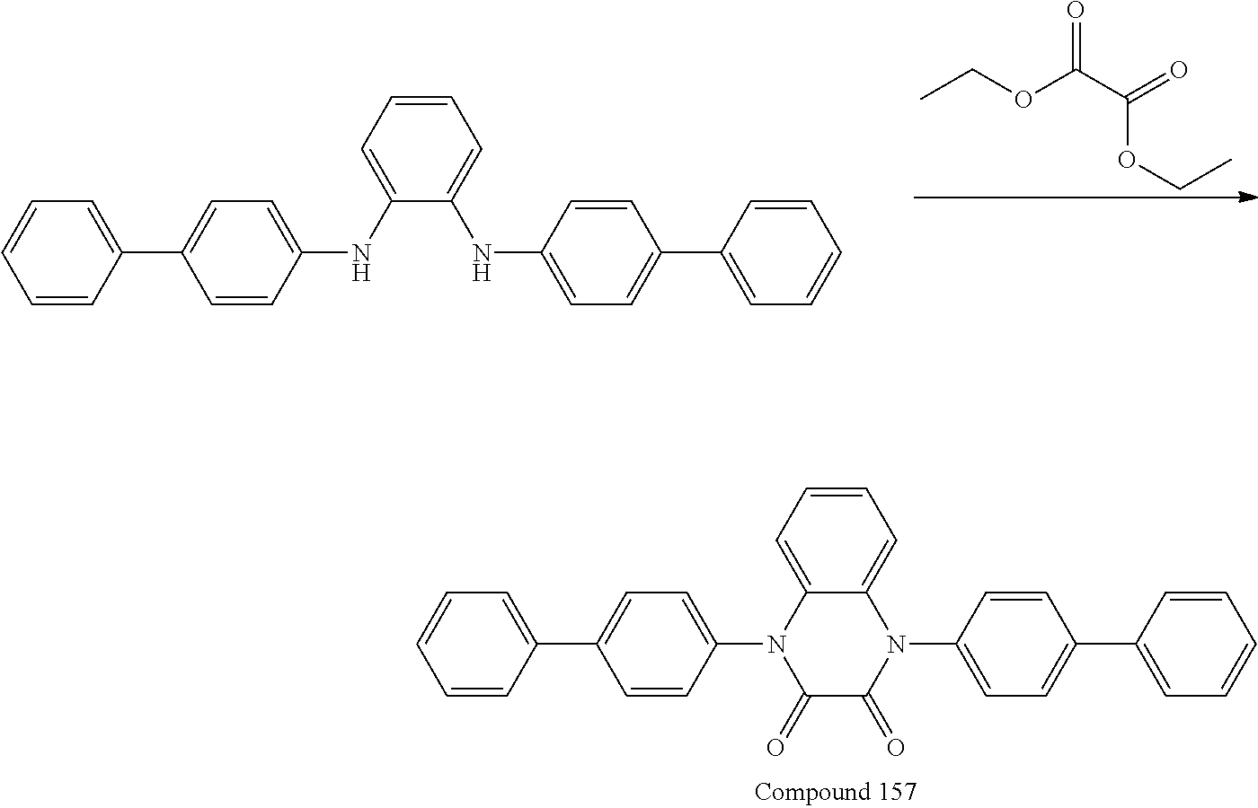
C1=CC(C2=CC=C(NC3=CC=CC=C3NC3=CC=C(C4=CC=CC=C4)C=C3)C=C2)=CC=C1.O=C(C(=O)OCC)OCC.C1=CC(C2=CC=C(N3C4=CC=CC=C4N(C4=CC=C(C5=CC=CC=C5)C=C4)C(=O)C3=O)C=C2)=CC=C1
